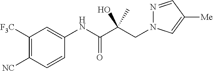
C(C(C(NC1=CC([F3C])=C([NC])C=C1)=O)(C)O)N1N=CC([Me])=C1
